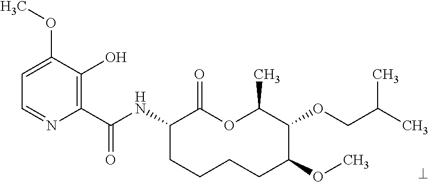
C1(C(NC2CCCCC(OC)C(OCC(C)C)C(C)OC2=O)=O)=C(O)C(OC)=CC=N1
